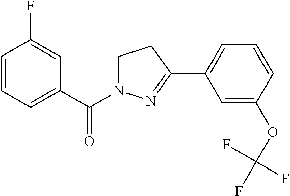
C1=CC=C(C(=O)N2CCC(C3=CC=CC(OC(F)(F)F)=C3)=N2)C=C1F
